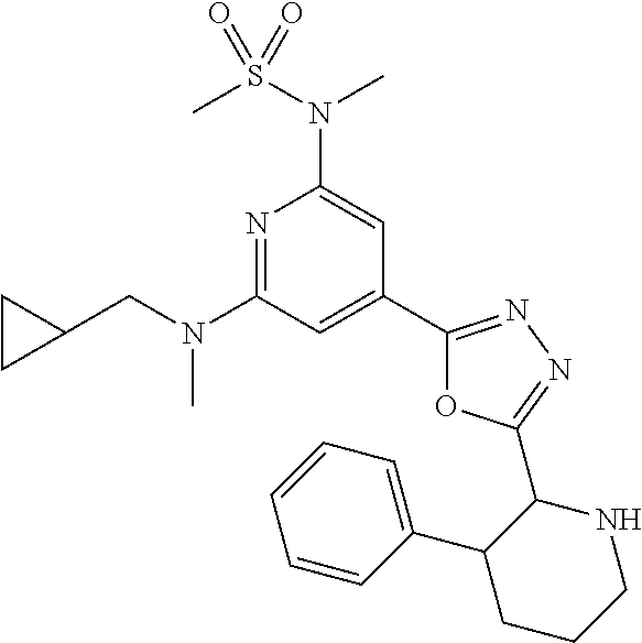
C1(C2=CC(N(CC3CC3)C)=NC(N(S(C)(=O)=O)C)=C2)=NN=C(C2NCCCC2C2=CC=CC=C2)O1
